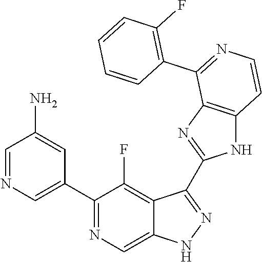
C1=NC=C(C2=NC=C3C(=C2F)C(C2=NC4=C(N2)C=CN=C4C2=C(F)C=CC=C2)=NN3)C=C1N
